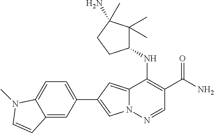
N12C(=CC(C3=CC=C4C(=C3)C=CN4C)=C1)C(NC1C(C)(C)C(N)(C)CC1)=C(C(N)=O)C=N2
